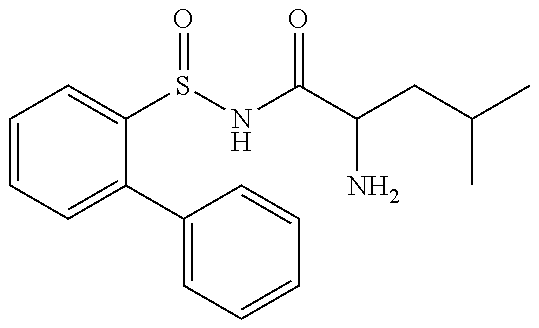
C1=CC=C(C2=CC=CC=C2)C(S(NC(C(CC(C)C)N)=O)=O)=C1
